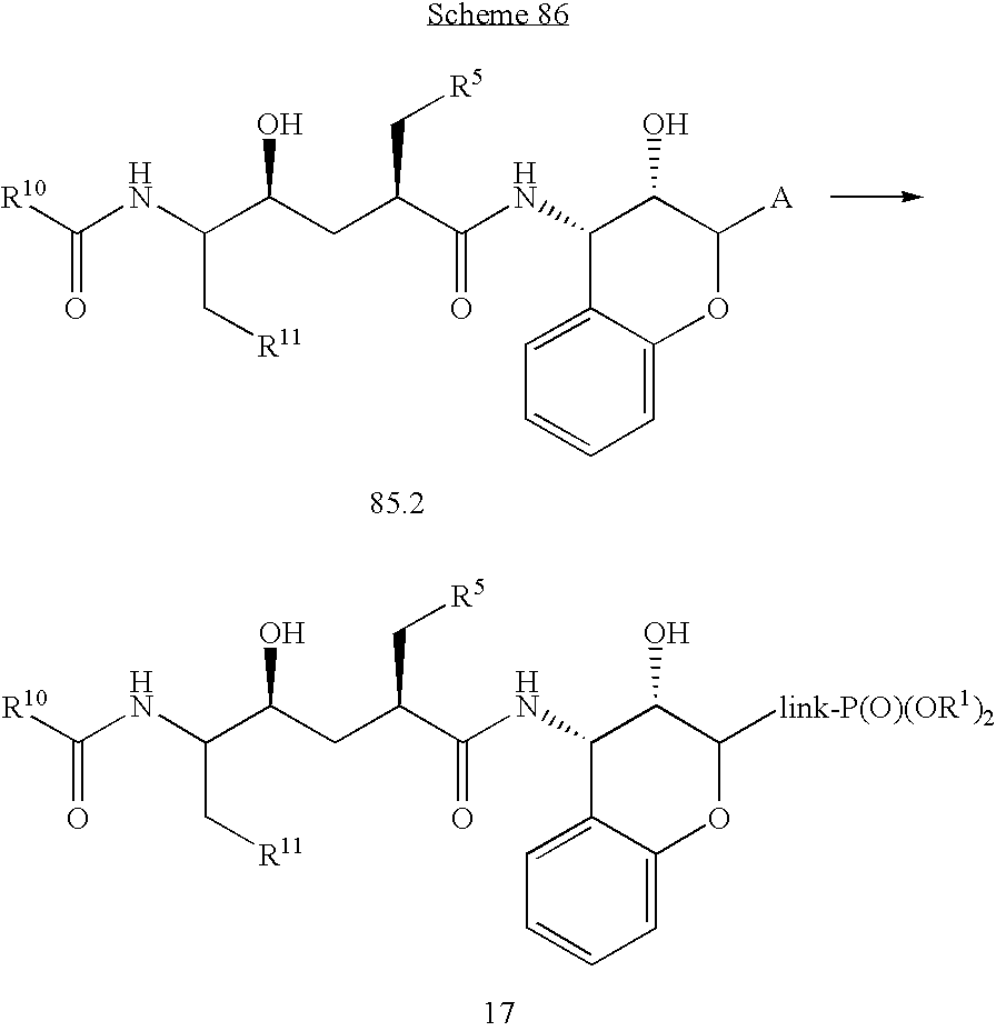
C(C[R11])(C(CC(C(NC1C2=CC=CC=C2OC([A])C1O)=O)C[R5])O)NC([R10])=O.C(C[R11])(C(CC(C(NC1C2=CC=CC=C2OC([link-P(O)(OR1)2])C1O)=O)C[R5])O)NC([R10])=O
